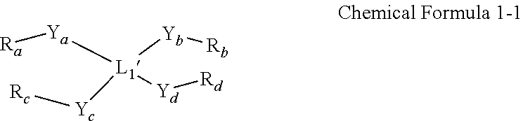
[L1]([Yb][Rb])([Yd][Rd])([Yc][Rc])[Ya][Ra]
